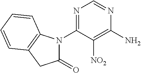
N1=C(N2C(=O)CC3=C2C=CC=C3)C([NO2])=C(N)N=C1
